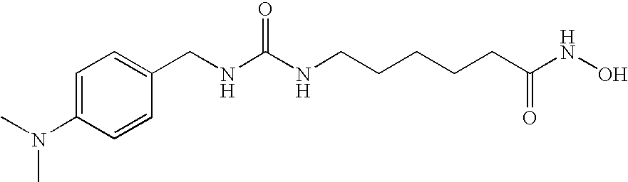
CN(C1=CC=C(CNC(NCCCCCC(NO)=O)=O)C=C1)C
